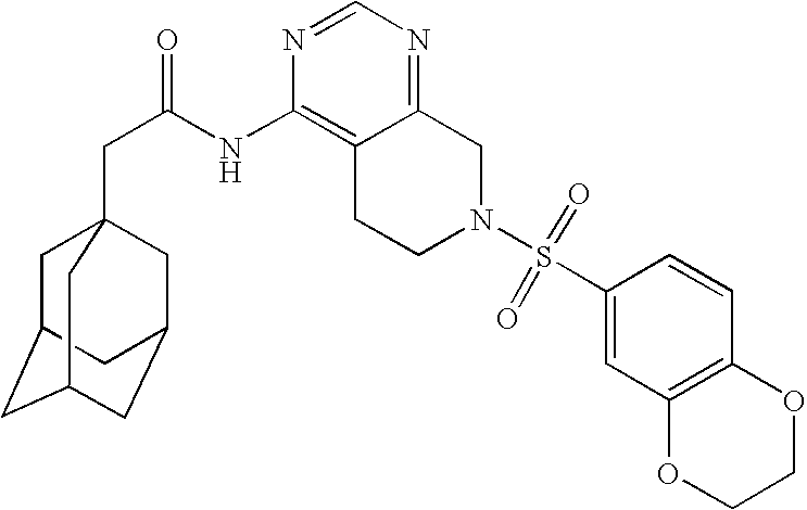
C1C2CC3CC(CC1(CC(=O)NC1=C4C(=NC=N1)CN(S(C1=CC5=C(C=C1)OCCO5)(=O)=O)CC4)C3)C2
